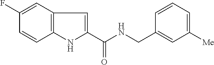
C1(F)=CC2=C(C=C1)NC(C(NCC1=CC([Me])=CC=C1)=O)=C2
